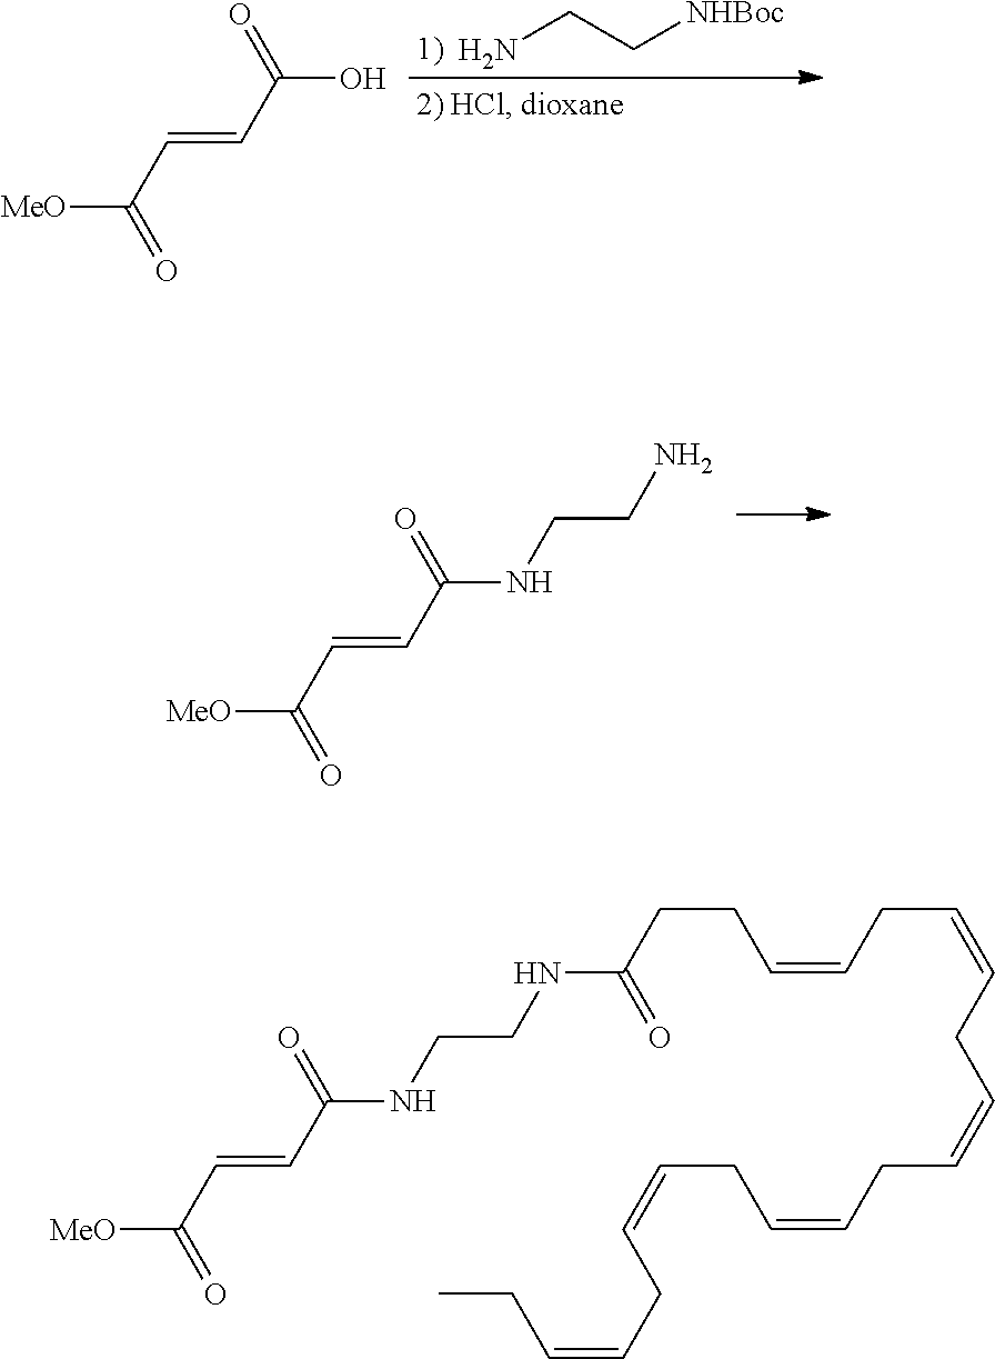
NCC[NHBoc].[MeO]C(C=CC(=O)O)=O.[MeO]C(C=CC(=O)NCCN)=O.[MeO]C(C=CC(=O)NCCNC(CCC=CCC=CCC=CCC=CCC=CCC=CCC)=O)=O
